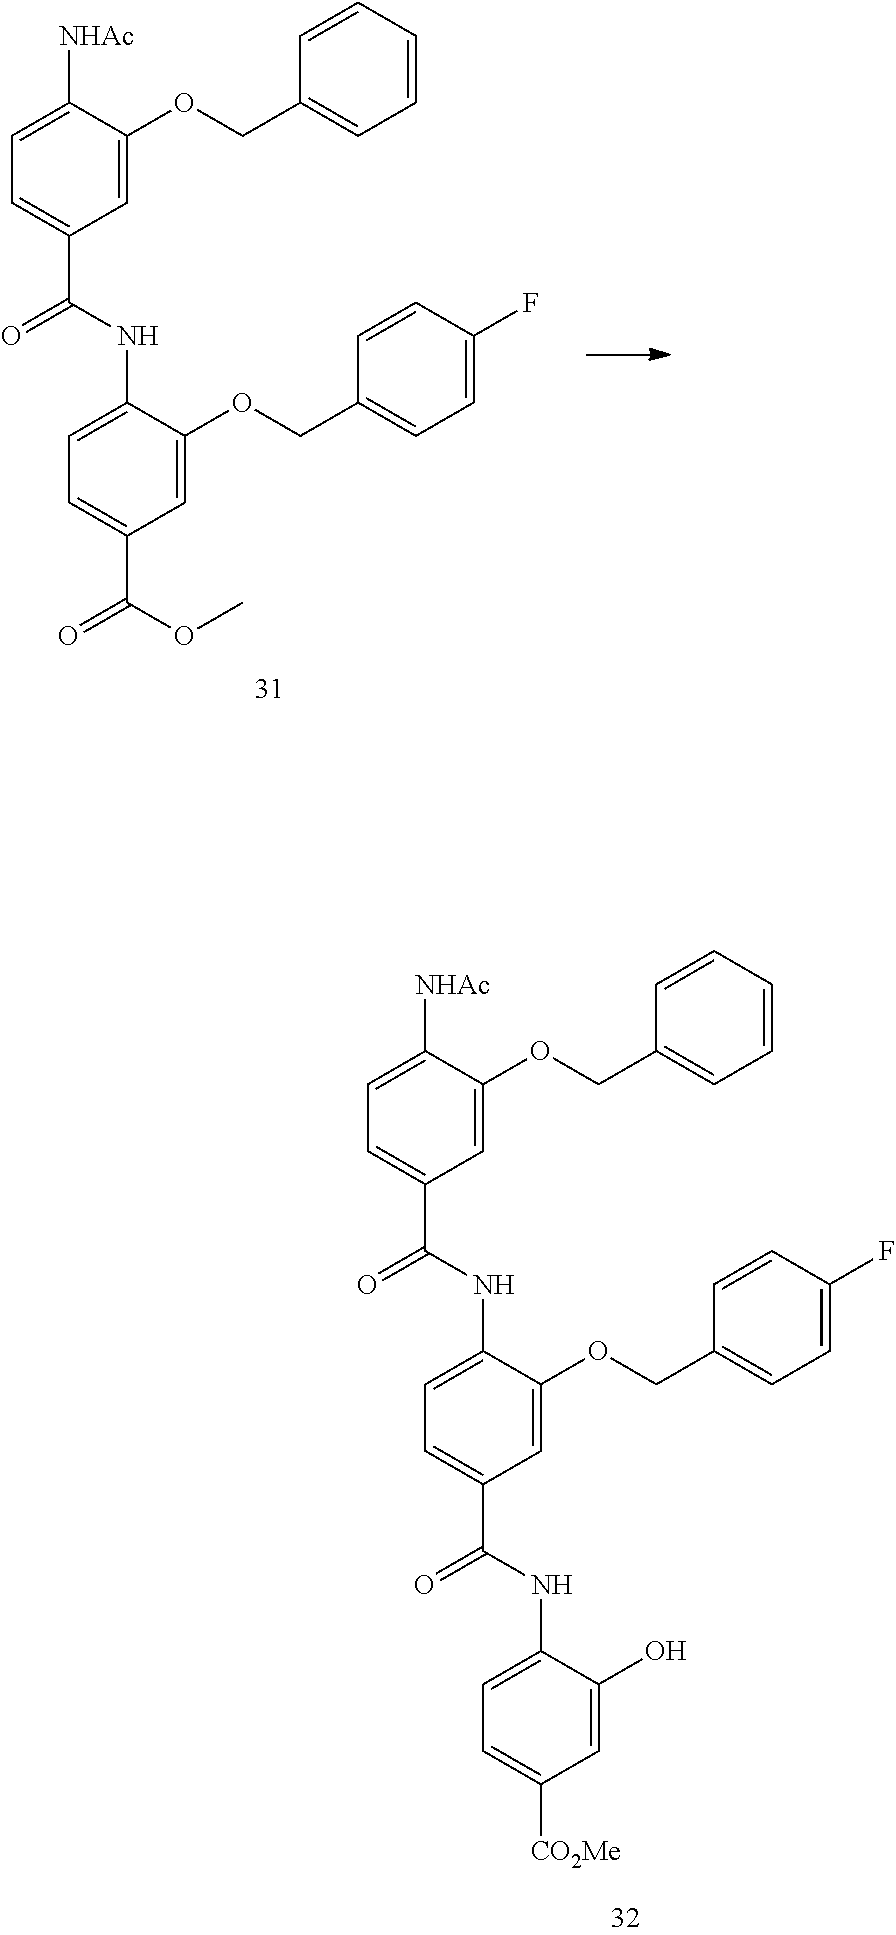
C1=C([NHAc])C(OCC2=CC=CC=C2)=CC(C(=O)NC2=CC=C(C(=O)OC)C=C2OCC2=CC=C(F)C=C2)=C1.C1=C([NHAc])C(OCC2=CC=CC=C2)=CC(C(=O)NC2=CC=C(C(=O)NC3=CC=C([CO2Me])C=C3O)C=C2OCC2=CC=C(F)C=C2)=C1
